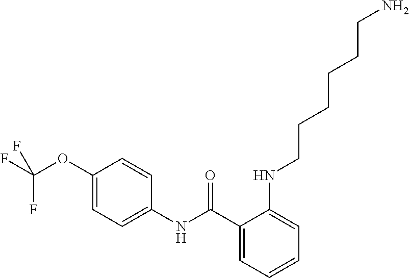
C1(C(NC2=CC=C(OC(F)(F)F)C=C2)=O)=CC=CC=C1NCCCCCCN
